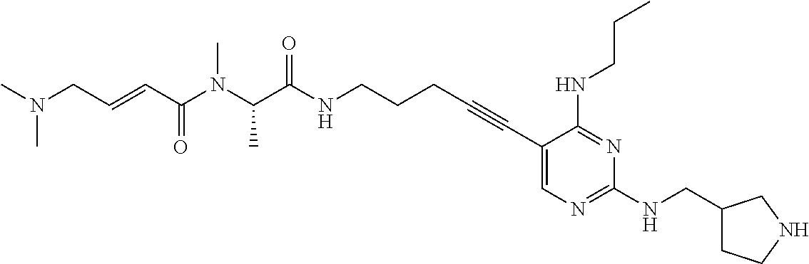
C(C(NCCCC#CC1=CN=C(NCC2CCNC2)N=C1NCCC)=O)(N(C(C=CCN(C)C)=O)C)C
